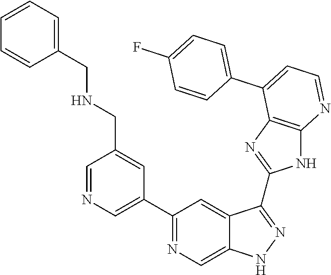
C1=NC=C(C2=NC=C3C(=C2)C(C2=NC4=C(N2)N=CC=C4C2=CC=C(F)C=C2)=NN3)C=C1CNCC1=CC=CC=C1
